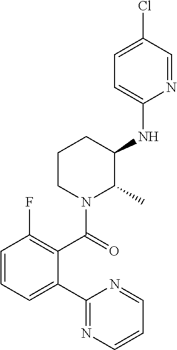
C1(C2=CC=CC(F)=C2C(=O)N2C(C)C(NC3=CC=C(Cl)C=N3)CCC2)=NC=CC=N1
